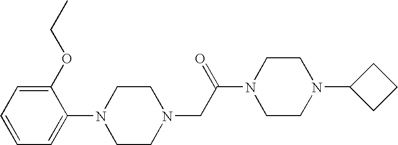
C1CN(C2CCC2)CCN1C(CN1CCN(C2=CC=CC=C2OCC)CC1)=O
